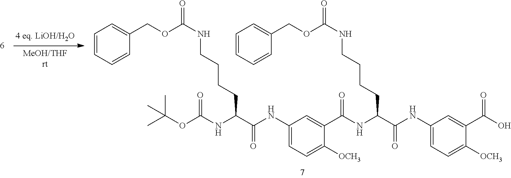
C1=CC=CC(COC(NCCCCC(C(NC2=CC=C([OCH3])C(C(=O)NC(CCCCNC(OCC3=CC=CC=C3)=O)C(NC3=CC=C([OCH3])C(C(O)=O)=C3)=O)=C2)=O)NC(OC(C)(C)C)=O)=O)=C1
